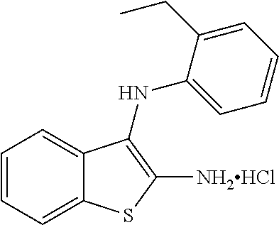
C1=CC=C2C(=C1)SC([NH2HCl])=C2NC1=CC=CC=C1CC
